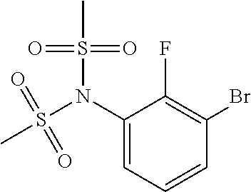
C1=CC=C(N(S(C)(=O)=O)S(C)(=O)=O)C(F)=C1Br
